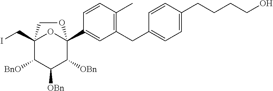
C12(CI)C([BnO])C([OBn])C([OBn])C(C3=CC(CC4=CC=C(CCCCO)C=C4)=C(C)C=C3)(O1)OC2
